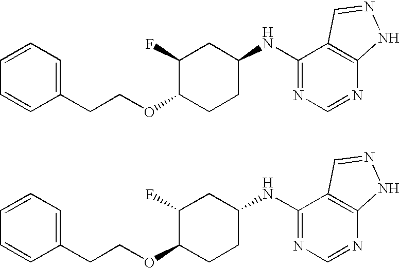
C1=CC=C(CCOC2CCC(NC3=NC=NC4=C3C=NN4)CC2F)C=C1.C1=CC=C(CCOC2CCC(NC3=NC=NC4=C3C=NN4)CC2F)C=C1
